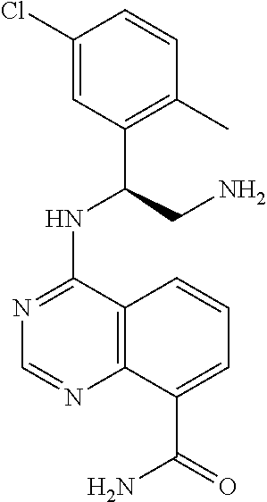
C1(Cl)=CC(C(CN)NC2=NC=NC3=C2C=CC=C3C(=O)N)=C(C)C=C1
